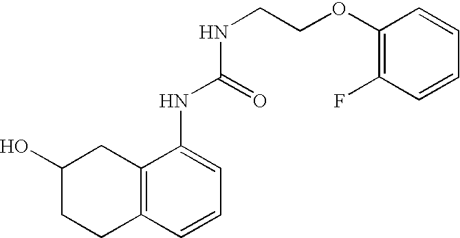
C1(O)CCC2=C(C1)C(NC(NCCOC1=C(F)C=CC=C1)=O)=CC=C2
